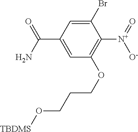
C1=C(Br)C([N+]([O-])=O)=C(OCCCO[TBDMS])C=C1C(N)=O
